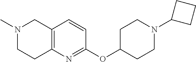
C12=C(N=C(OC3CCN(C4CCC4)CC3)C=C1)CCN(C)C2
